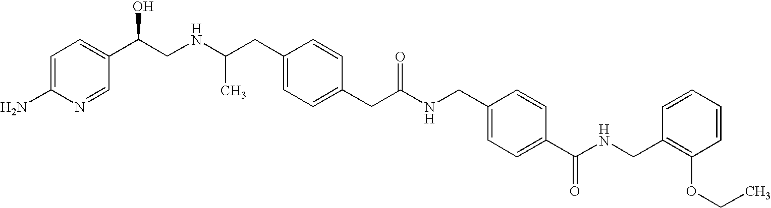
C1=C(N)N=CC(C(CNC(C)CC2=CC=C(CC(NCC3=CC=C(C(NCC4=C(OCC)C=CC=C4)=O)C=C3)=O)C=C2)O)=C1
